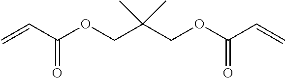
C=CC(OCC(COC(C=C)=O)(C)C)=O
